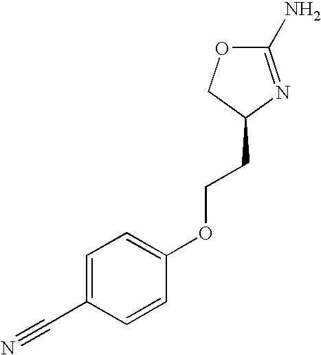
C1(CCOC2=CC=C(C#N)C=C2)N=C(N)OC1
